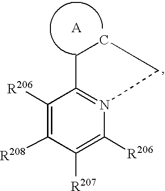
C12=N(CCC1)C([R206])=C([R207])C([R208])=C2[R206]
